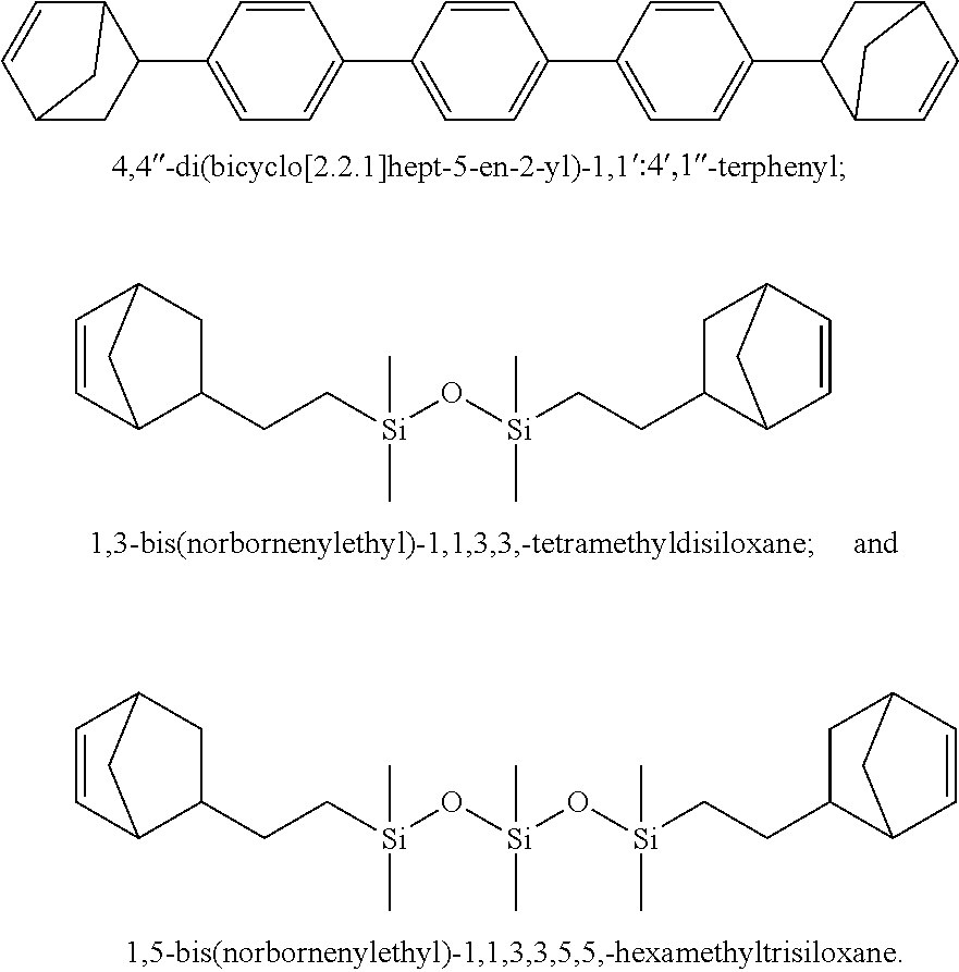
C1=CC2CC(C3=CC=C(C4=CC=C(C5=CC=C(C6CC7C=CC6C7)C=C5)C=C4)C=C3)C1C2.C1=CC2C(CC[Si](O[Si](CCC3CC4C=CC3C4)(C)C)(C)C)CC1C2.C1=CC2C(CC[Si](C)(C)O[Si](O[Si](CCC3CC4C=CC3C4)(C)C)(C)C)CC1C2
